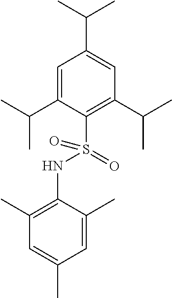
C1=C(C(C)C)C(S(NC2=C(C)C=C(C)C=C2C)(=O)=O)=C(C(C)C)C=C1C(C)C
